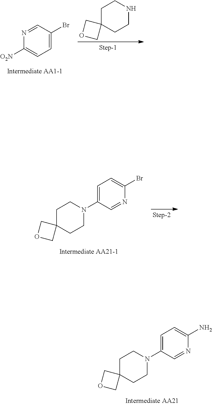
C12(COC1)CCNCC2.C1=NC([O2N])=CC=C1Br.C12(COC1)CCN(C1=CC=C(Br)N=C1)CC2.C12(COC1)CCN(C1=CC=C(N)N=C1)CC2
